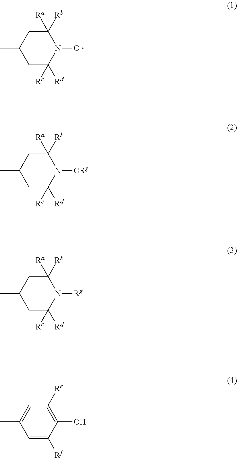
C1C([Rd])([Rc])N(O)C([Rb])([Ra])CC1C.C1C([Rd])([Rc])N([ORg])C([Rb])([Ra])CC1C.C1C([Rd])([Rc])N([Rg])C([Rb])([Ra])CC1C.C1=C([Rf])C(O)=C([Re])C=C1C
